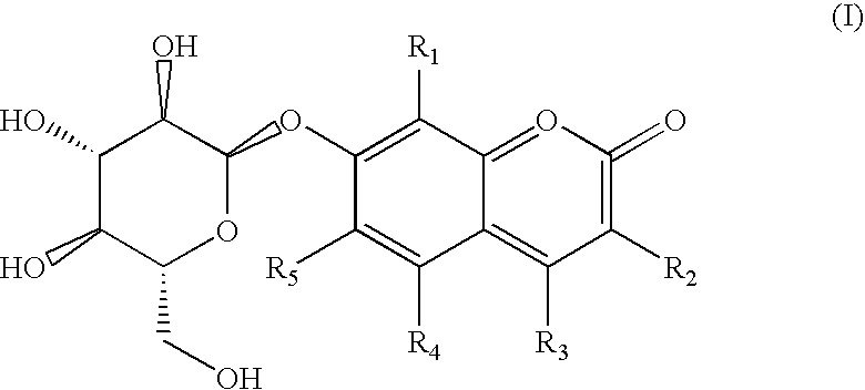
C1(O)C(O)C(CO)OC(OC2=C([R1])C3=OC(=O)=C([R2])C([R3])=C3C([R4])=C2[R5])C1O
